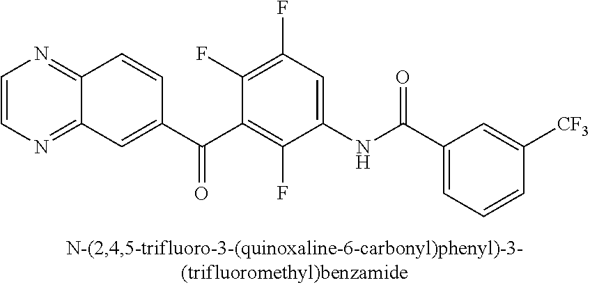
C1=CN=C2C(=N1)C=CC(C(C1=C(F)C(NC(C3=CC=CC([CF3])=C3)=O)=CC(F)=C1F)=O)=C2
